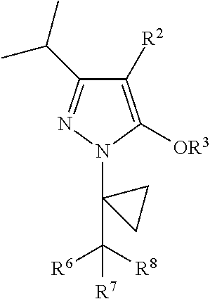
C1([R2])=C([OR3])N(C2(C([R8])([R6])[R7])CC2)N=C1C(C)C
